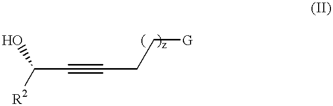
[R2]C(O)C#CCC[G]
